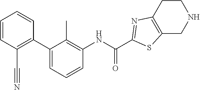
C1(C2=CC=CC(NC(C3=NC4=C(CNCC4)S3)=O)=C2C)=C(C#N)C=CC=C1
